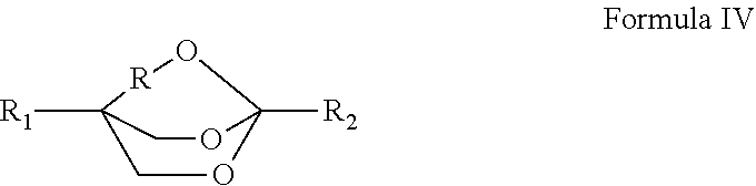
C1OC2([R2])O[R]C1([R1])CO2
